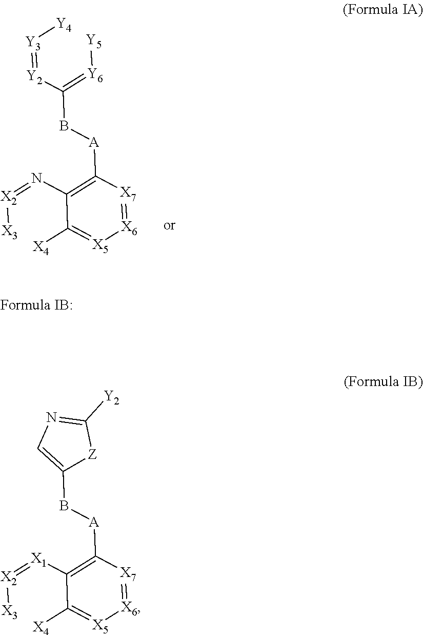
C1([X1]=[X2][X3])=C([A]BC2=CN=C([Y2])[Z]2)[X7]=[X6][X5]=C1[X4].C1(N=[X2][X3])=C([A]BC(=[Y6][Y5])[Y2]=[Y3][Y4])[X7]=[X6][X5]=C1[X4]
